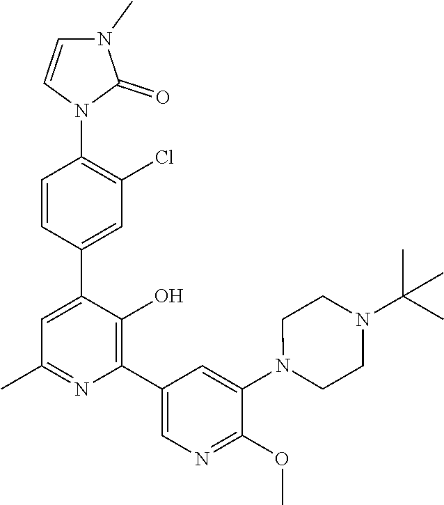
N1(C2=CC(C3=C(O)C(C4=CC(Cl)=C(N5C=CN(C)C5=O)C=C4)=CC(C)=N3)=CN=C2OC)CCN(C(C)(C)C)CC1
